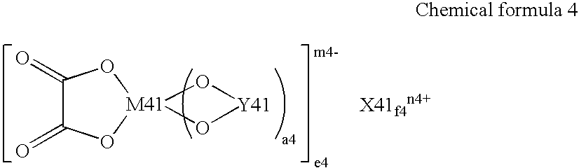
O1[Y41]O[M41]12OC(=O)C(=O)O2
